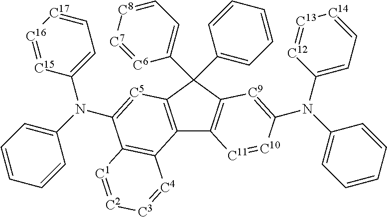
C12=C(C(C3=CC=CC=C3)(C3=CC=[C8][C7]=[C6]3)C3=C1[C11]=[C10]C(N(C1=CC=CC=C1)C1=CC=[C14][C13]=[C12]1)=[C9]3)[C5]=C(N(C1=CC=CC=C1)C1=CC=[C17][C16]=[C15]1)C1=C2[C4]=[C3][C2]=[C1]1
